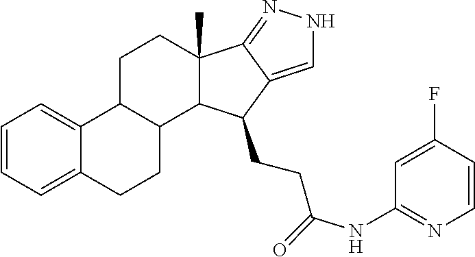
C1=C(F)C=CN=C1NC(=O)CCC1C2=CNN=C2C2(C)CCC3C4=CC=CC=C4CCC3C21
